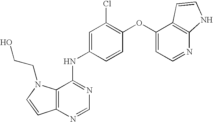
C12=C(N=CN=C1NC1=CC(Cl)=C(OC3=CC=NC4=C3C=CN4)C=C1)C=CN2CCO
